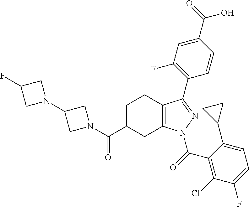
C1C(C(=O)N2CC(N3CC(F)C3)C2)CC2=C(C1)C(C1=C(F)C=C(C(O)=O)C=C1)=NN2C(=O)C1=C(Cl)C(F)=CC=C1C1CC1
